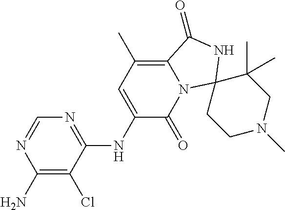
N1=C(NC2=CC(C)=C3N(C2=O)C2(NC3=O)CCN(C)CC2(C)C)C(Cl)=C(N)N=C1
